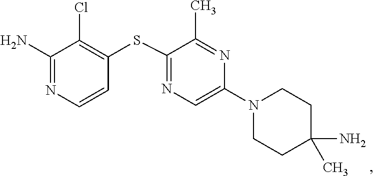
C1=C(N2CCC(N)(C)CC2)N=C(C)C(SC2=C(Cl)C(N)=NC=C2)=N1
